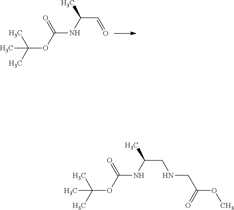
CC(OC(NC(C=O)C)=O)(C)C.CC(OC(NC(CNCC(OC)=O)C)=O)(C)C
